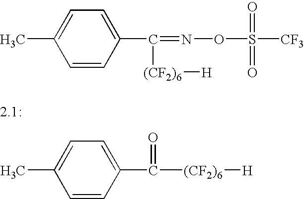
C1=CC(C([(CF2)6][H])=O)=CC=C1C.C1=CC(C(=NOS(=O)(=O)[CF3])[(CF2)6][H])=CC=C1C
